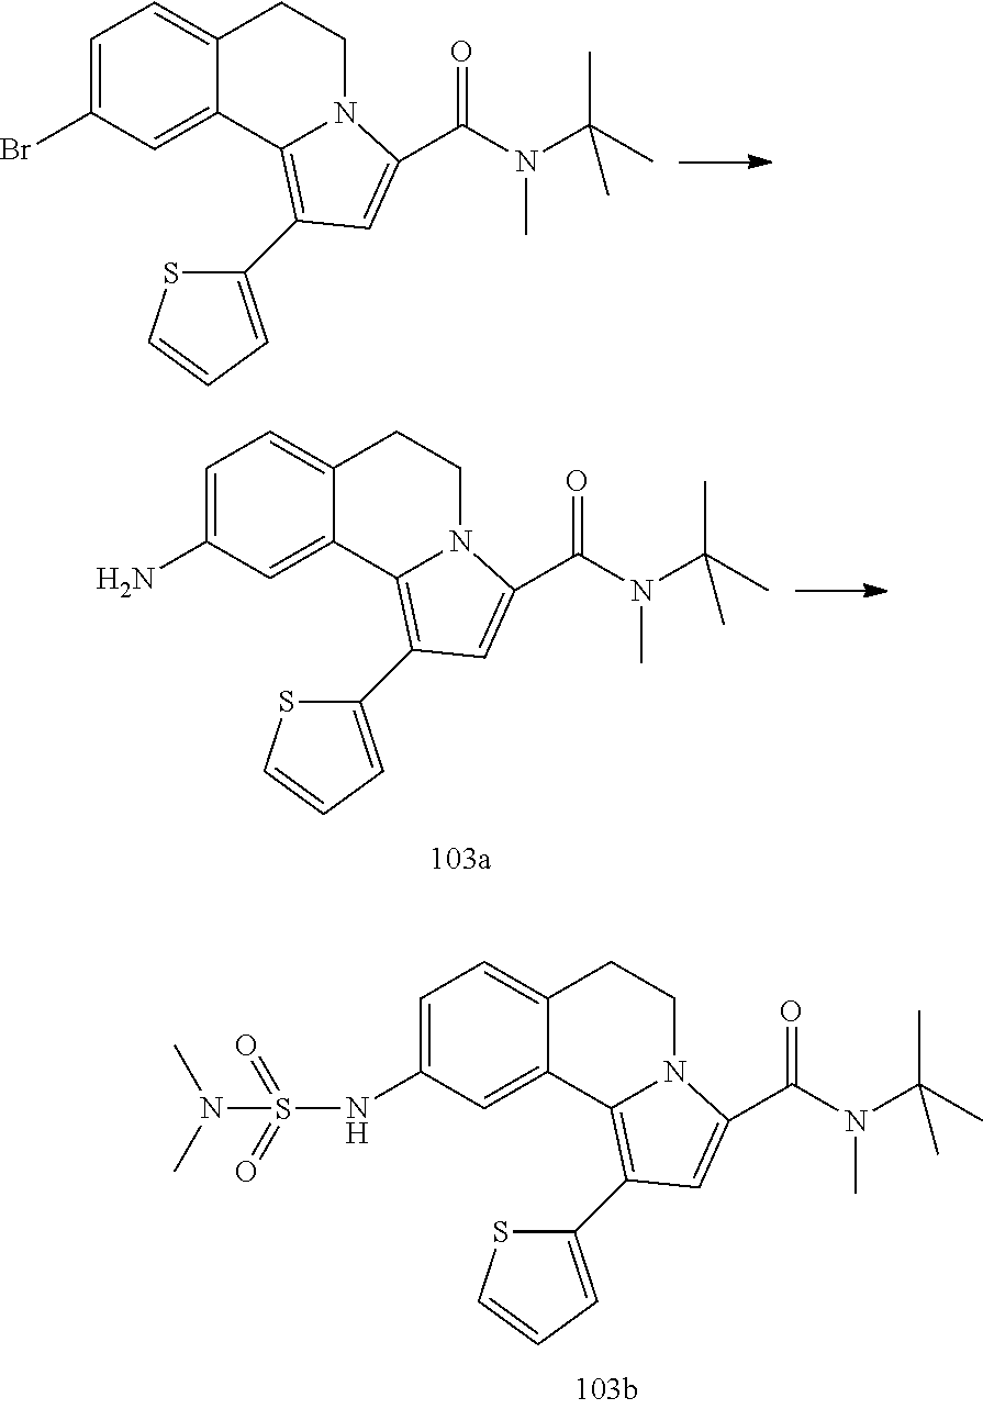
C1=C(Br)C=C2C(=C1)CCN1C2=C(C2=CC=CS2)C=C1C(N(C(C)(C)C)C)=O.C1=C(N)C=C2C(=C1)CCN1C2=C(C2=CC=CS2)C=C1C(N(C(C)(C)C)C)=O.C1=C(NS(N(C)C)(=O)=O)C=C2C(=C1)CCN1C2=C(C2=CC=CS2)C=C1C(N(C(C)(C)C)C)=O
